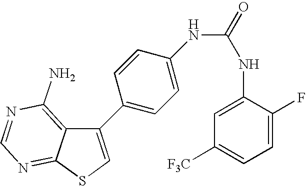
C1(C2=CC=C(NC(NC3=CC([F3C])=CC=C3F)=O)C=C2)=CSC2=NC=NC(N)=C12
